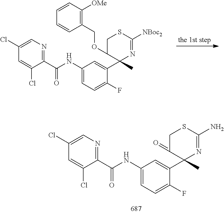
C1(NC(=O)C2=NC=C(Cl)C=C2Cl)=CC=C(F)C(C2(C)N=C([NBoc2])SCC2OCC2=C([OMe])C=CC=C2)=C1.C1(NC(=O)C2=NC=C(Cl)C=C2Cl)=CC=C(F)C(C2(C)N=C(N)SCC2=O)=C1
